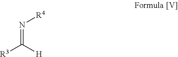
N(=C([H])[R3])[R4]
